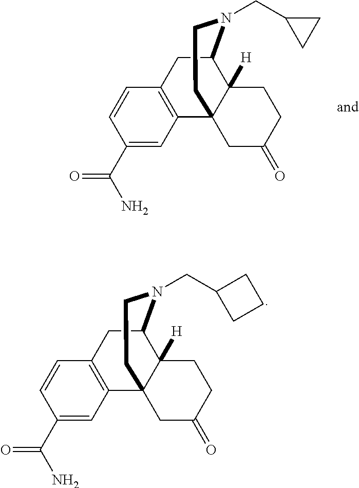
C1(C(N)=O)=CC2=C(C=C1)CC1C3([H])C2(CCN1CC1CCC1)CC(=O)CC3.C1(C(N)=O)=CC2=C(C=C1)CC1C3([H])C2(CCN1CC1CC1)CC(=O)CC3
